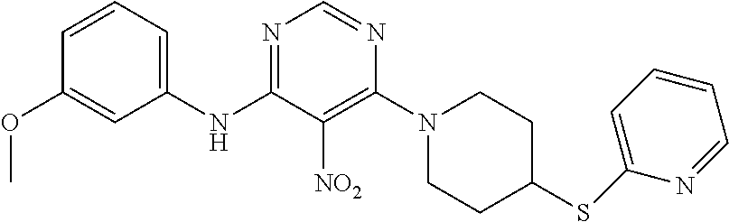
N1=C(NC2=CC=CC(OC)=C2)C([NO2])=C(N2CCC(SC3=CC=CC=N3)CC2)N=C1
